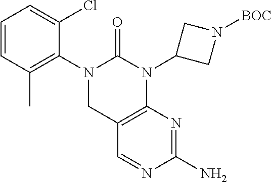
C12=C(N(C3CN([BOC])C3)C(=O)N(C3=C(C)C=CC=C3Cl)C1)N=C(N)N=C2
